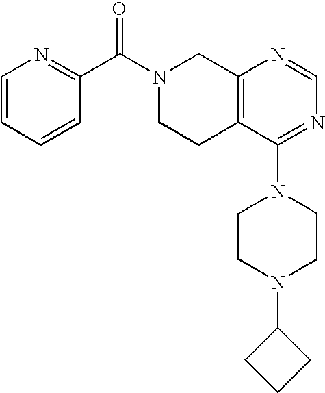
C1=CC=CC(C(N2CCC3=C(C2)N=CN=C3N2CCN(C3CCC3)CC2)=O)=N1
